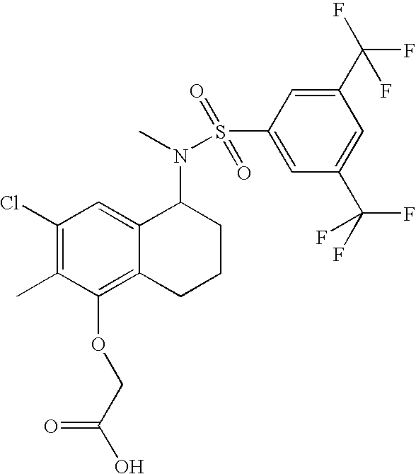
C1(Cl)=C(C)C(OCC(O)=O)=C2C(=C1)C(N(S(C1=CC(C(F)(F)F)=CC(C(F)(F)F)=C1)(=O)=O)C)CCC2
